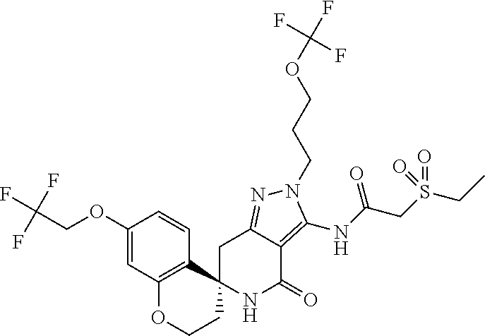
C1C2=NN(CCCOC(F)(F)F)C(NC(CS(CC)(=O)=O)=O)=C2C(=O)NC12CCOC1=C2C=CC(OCC(F)(F)F)=C1
